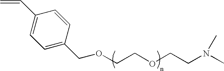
C1=C(C=C)C=CC(COCCOCCN(C)C)=C1
